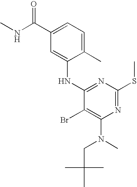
C1(C)=CC=C(C(=O)NC)C=C1NC1=NC(SC)=NC(N(CC(C)(C)C)C)=C1Br
